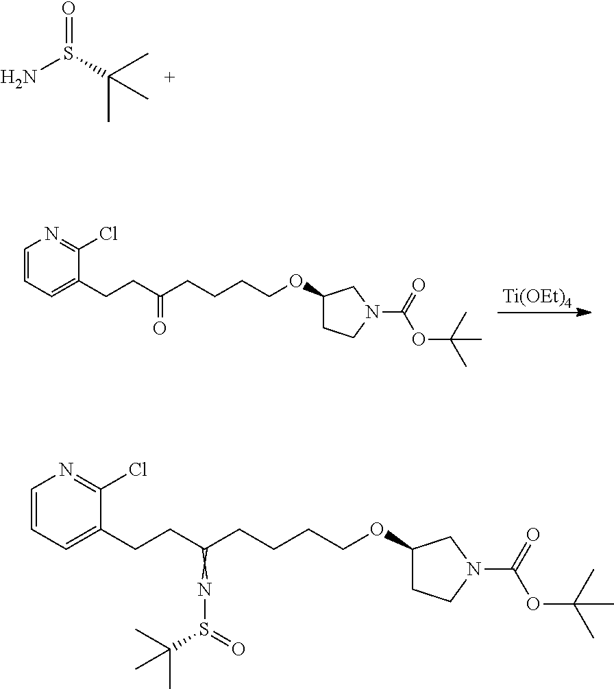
NS(C(C)(C)C)=O.[Ti(OEt)4].C1CN(C(=O)OC(C)(C)C)CC1OCCCCC(CCC1=CC=CN=C1Cl)=O.C1CN(C(=O)OC(C)(C)C)CC1OCCCCC(CCC1=CC=CN=C1Cl)=NS(=O)C(C)(C)C
